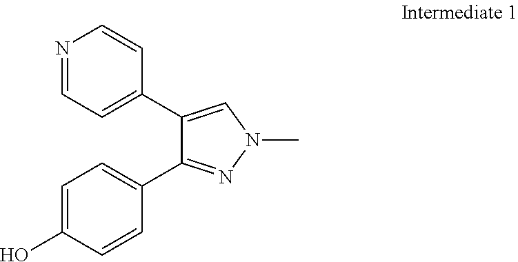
N1=CC=C(C2=CN(C)N=C2C2=CC=C(O)C=C2)C=C1
